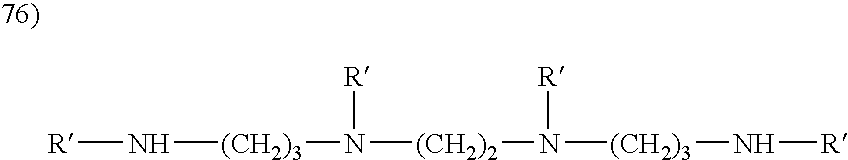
[R]N[(CH2)3]N([R])[(CH2)2]N([R])[(CH2)3]N[R]
